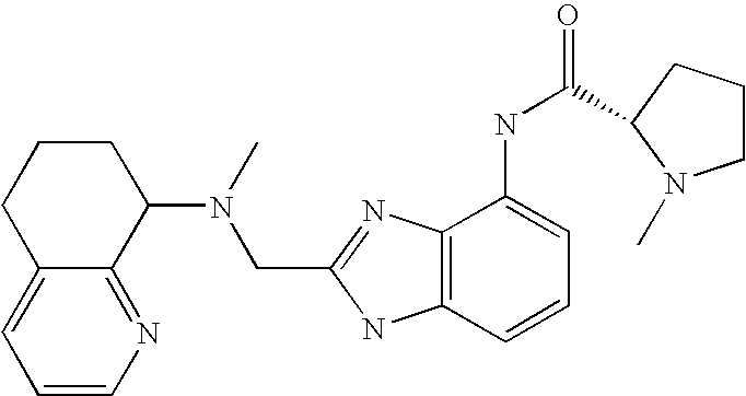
C1=CN=C2C(=C1)CCCC2N(CC1=NC2=C(N1)C=CC=C2NC(=O)C1CCCN1C)C
